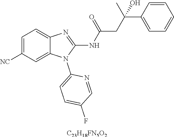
C1=C([NC])C=C2C(=C1)N=C(NC(CC(C1=CC=CC=C1)(C)O)=O)N2C1=CC=C(F)C=N1.[C23H18FN5O2]
